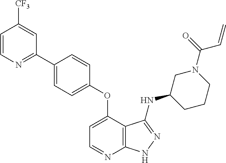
C1=CC(OC2=CC=NC3=C2C(NC2CCCN(C(C=C)=O)C2)=NN3)=CC=C1C1=NC=CC([CF3])=C1
